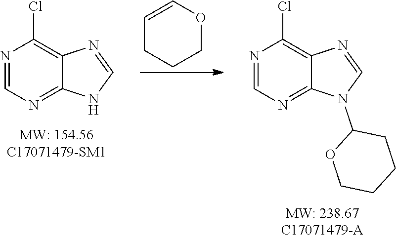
N1=CN=C2C(=C1Cl)N=CN2.C1=COCCC1.N1=CN=C2C(=C1Cl)N=CN2C1OCCCC1
